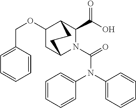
C1(N(C2=CC=CC=C2)C(=O)N2C(C(O)=O)C3C(OCC4=CC=CC=C4)CC2CC3)=CC=CC=C1
